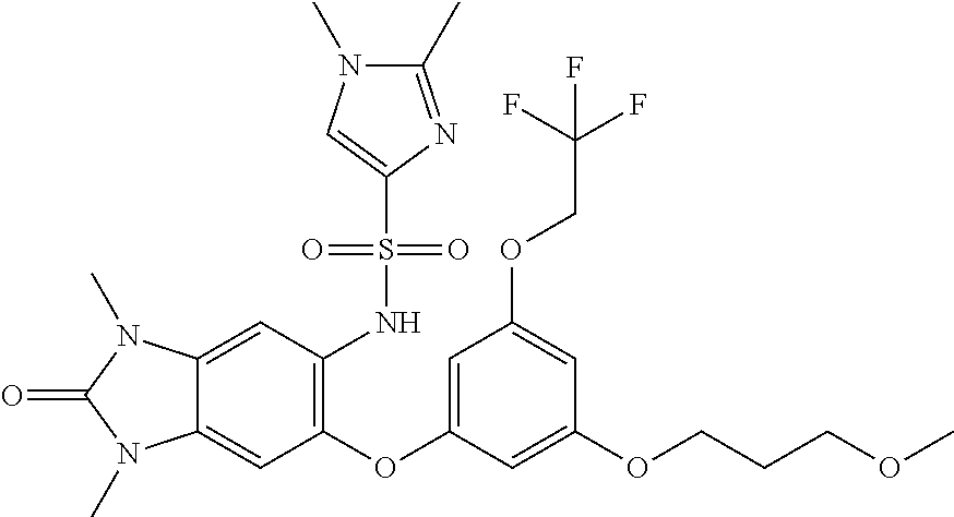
C12=CC(NS(C3=CN(C)C(C)=N3)(=O)=O)=C(OC3=CC(OCC(F)(F)F)=CC(OCCCOC)=C3)C=C1N(C)C(=O)N2C
